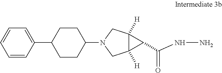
C1=CC(C2CCC(N3CC4([H])C([H])(C3)C4C(NN)=O)CC2)=CC=C1
